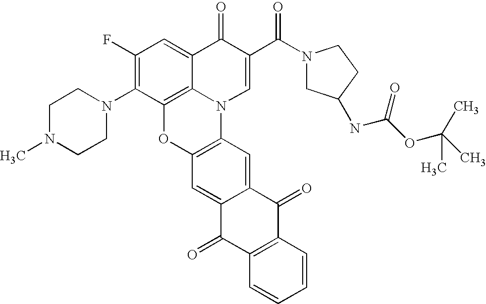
C12=C3C(=CC(F)=C1N1CCN(C)CC1)C(=O)C(C(=O)N1CC(NC(OC(C)(C)C)=O)CC1)=CN3C1=C(O2)C=C2C(=C1)C(=O)C1=C(C2=O)C=CC=C1
